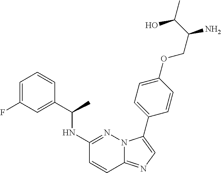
C1=C(F)C=C(C(NC2=NN3C(=NC=C3C3=CC=C(OCC(N)C(O)C)C=C3)C=C2)C)C=C1
